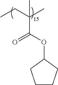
CCC(C)(C)C(OC1CCCC1)=O
